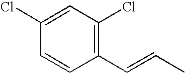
C1(C=CC)=C(Cl)C=C(Cl)C=C1
